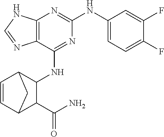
C12=C(N=C(NC3=CC=C(F)C(F)=C3)N=C1NC1C3C=CC(C1C(N)=O)C3)NC=N2
